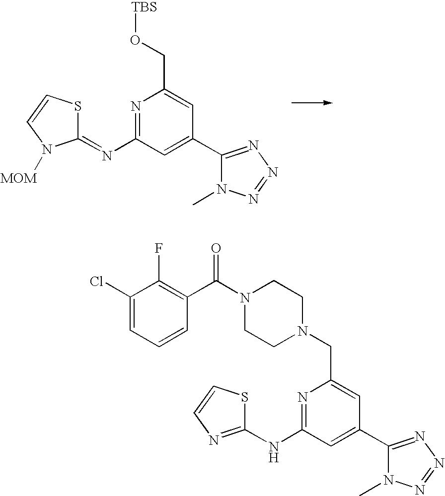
N1=C(N=C2SC=CN2[MOM])C=C(C2=NN=NN2C)C=C1CO[TBS].N1=C(NC2=NC=CS2)C=C(C2=NN=NN2C)C=C1CN1CCN(C(C2=C(F)C(Cl)=CC=C2)=O)CC1
